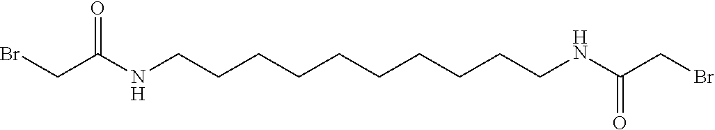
C(C(NCCCCCCCCCCNC(CBr)=O)=O)Br
